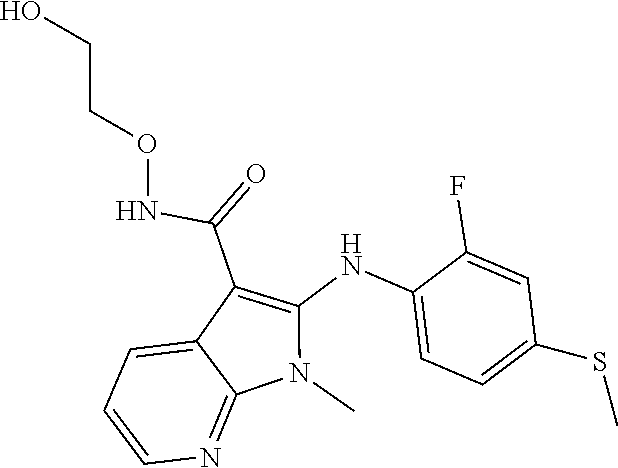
N(C(C1=C(NC2=CC=C(SC)C=C2F)N(C)C2=NC=CC=C12)=O)OCCO
